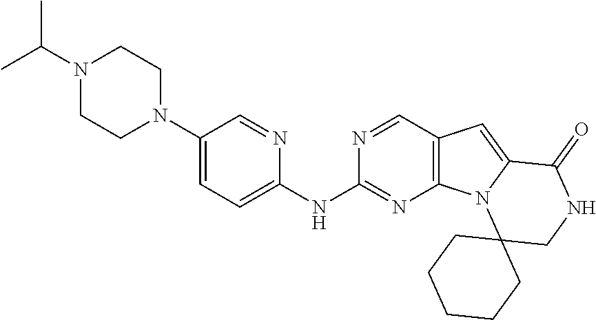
N1(C(C)C)CCN(C2=CC=C(NC3=NC4=C(C=N3)C=C3N4C4(CNC3=O)CCCCC4)N=C2)CC1
